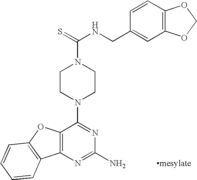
C12=C(N=C(N)N=C1N1CCN(C(=S)NCC3=CC4=C(C=C3)OCO4)CC1)C1=C(O2)C=CC=C1.[mesylate]
